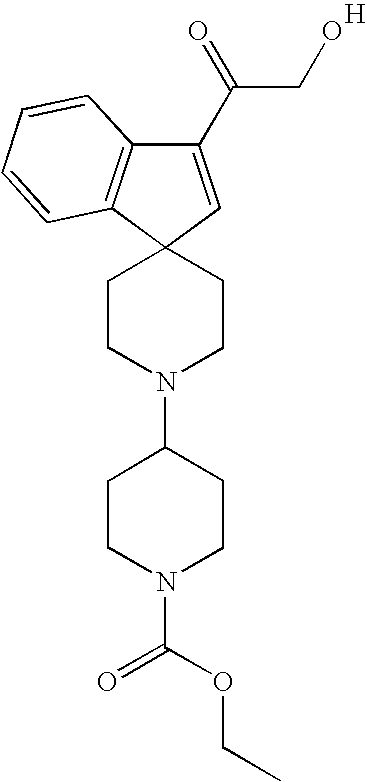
C1(C(=O)CO)=CC2(C3=C1C=CC=C3)CCN(C1CCN(C(OCC)=O)CC1)CC2.[H]
